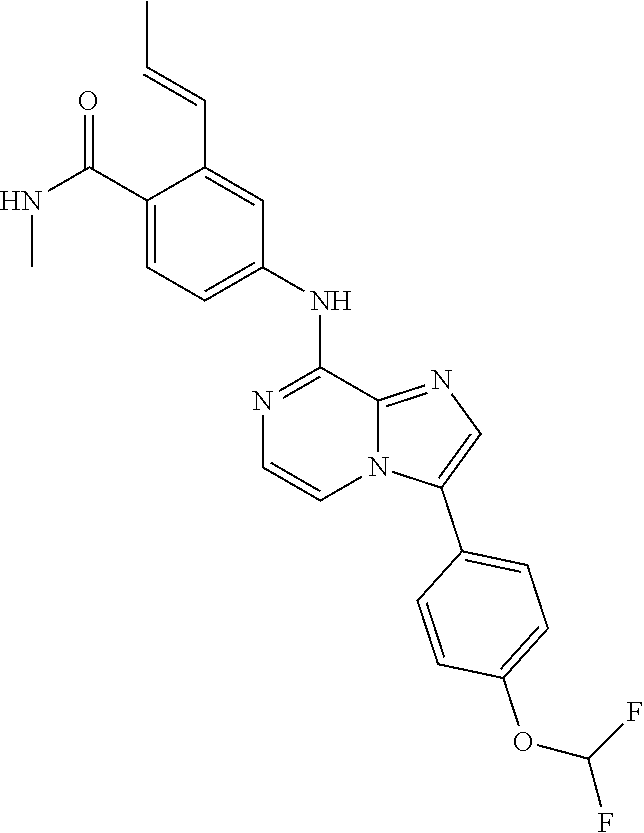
C(C1=CC=C(NC2=NC=CN3C2=NC=C3C2=CC=C(OC(F)F)C=C2)C=C1C=CC)(NC)=O
